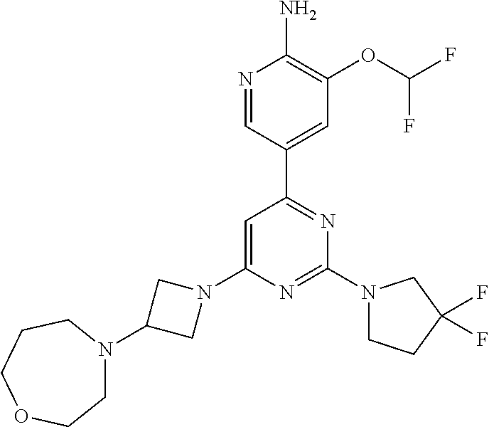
N1=CC(C2=NC(N3CCC(F)(F)C3)=NC(N3CC(N4CCOCCC4)C3)=C2)=CC(OC(F)F)=C1N
